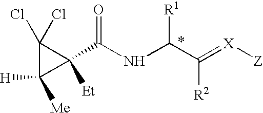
C1(Cl)(Cl)C([Me])([H])C1(C(NC(C(=[X][Z])[R2])[R1])=O)[Et]
